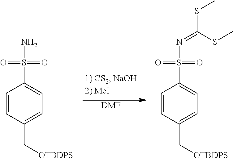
[DMF].NS(C1=CC=C(C[OTBDPS])C=C1)(=O)=O.N(S(C1=CC=C(C[OTBDPS])C=C1)(=O)=O)=C(SC)SC
